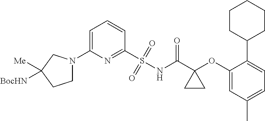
C1(N2CCC([Me])([BocHN])C2)=CC=CC(S(=O)(=O)NC(C2(OC3=CC(C)=CC=C3C3CCCCC3)CC2)=O)=N1
